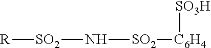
[SO2](N[SO2][C6H4][SO3H])[R]
